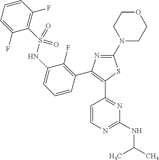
C1=CC(F)=C(S(NC2=CC=CC(C3=C(C4=NC(NC(C)C)=NC=C4)SC(N4CCOCC4)=N3)=C2F)(=O)=O)C(F)=C1
